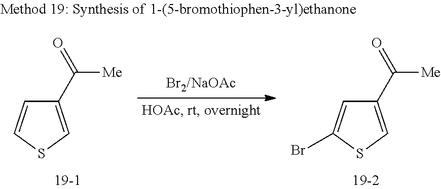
C1(C([Me])=O)=CSC=C1.C1(C([Me])=O)=CSC(Br)=C1
